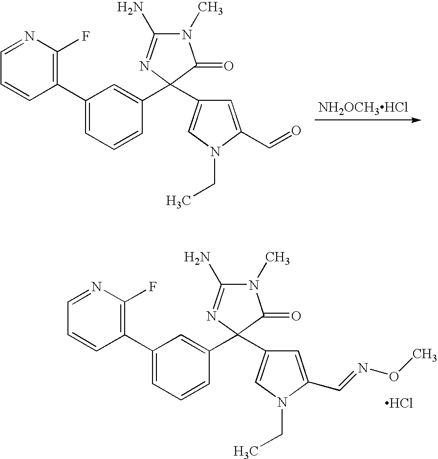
C1(C2=CC=CC(C3(C4=CN(CC)C(C=O)=C4)N=C(N)N(C)C3=O)=C2)=C(F)N=CC=C1.[NH2OCH3HCl].C1(C2=CC=CC(C3(C4=CN(CC)C(C=NOC)=C4)N=C(N)N(C)C3=O)=C2)=C(F)N=CC=C1.Cl
